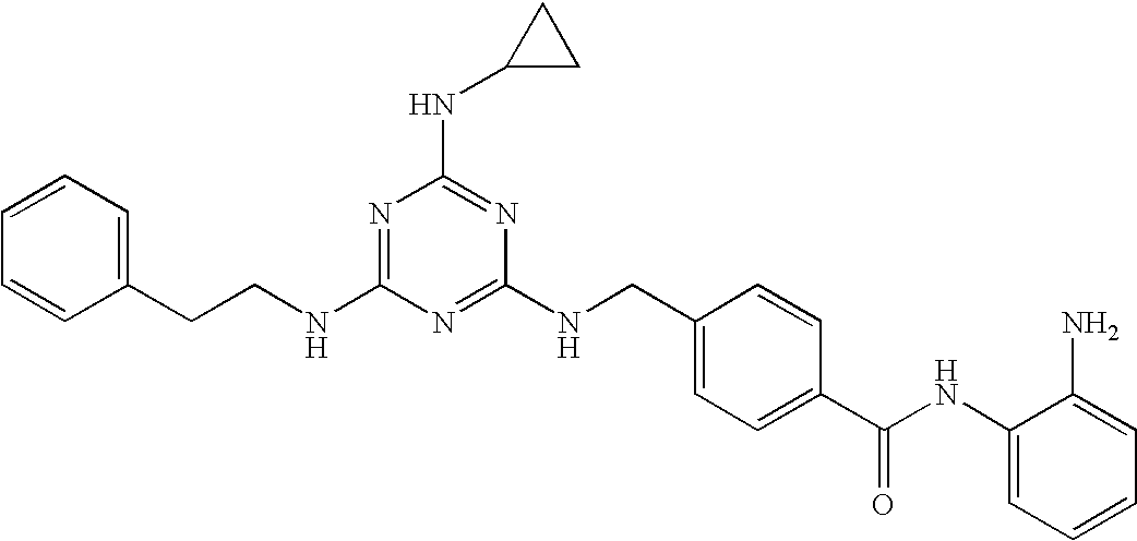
C1(CCNC2=NC(NC3CC3)=NC(NCC3=CC=C(C(NC4=CC=CC=C4N)=O)C=C3)=N2)=CC=CC=C1
